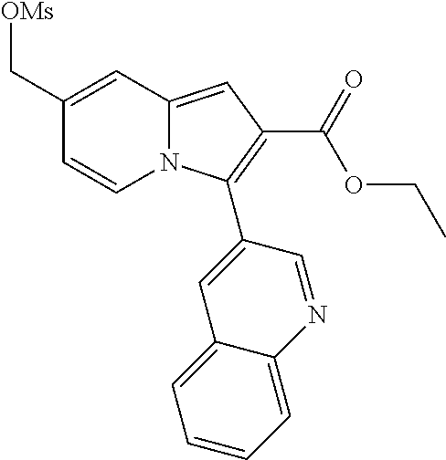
C1(C[OMs])=CC2=CC(C(OCC)=O)=C(C3=CC4=CC=CC=C4N=C3)N2C=C1
